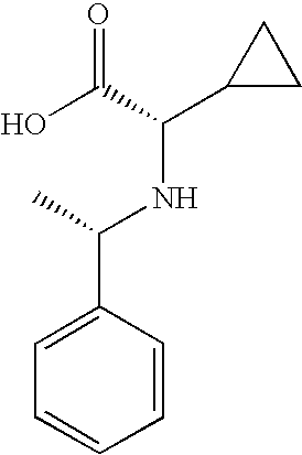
C1=CC(C(NC(C(O)=O)C2CC2)C)=CC=C1
